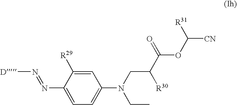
[D]N=NC1=CC=C(N(CC)CC([R30])C(OC([CN])[R31])=O)C=C1[R29]
